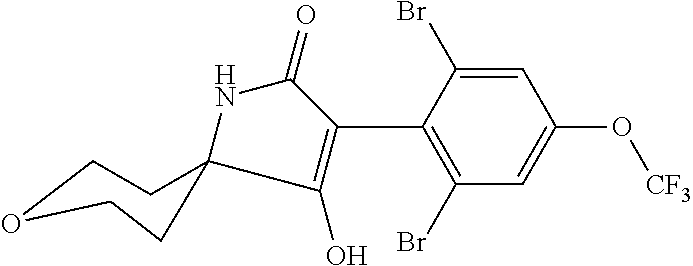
C1=C(Br)C(C2=C(O)C3(NC2=O)CCOCC3)=C(Br)C=C1O[CF3]
